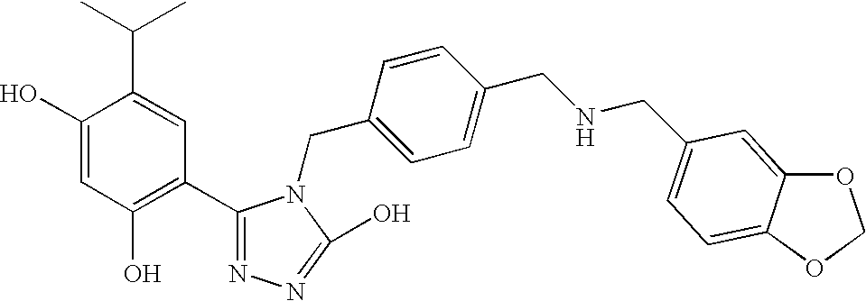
C1(O)=CC(O)=C(C2=NN=C(O)N2CC2=CC=C(CNCC3=CC=C4C(=C3)OCO4)C=C2)C=C1C(C)C
